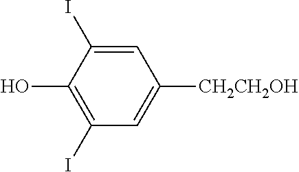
C1=C(I)C(O)=C(I)C=C1[CH2CH2OH]
